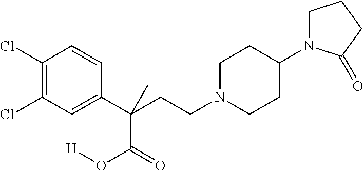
C1N(CCC(C2=CC(Cl)=C(Cl)C=C2)(C(O[H])=O)C)CCC(N2CCCC2=O)C1
